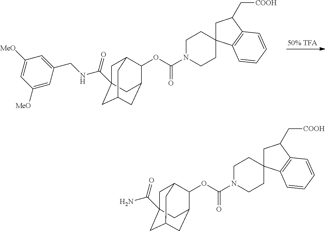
C1C2(C(NCC3=CC([MeO])=CC([MeO])=C3)=O)CC3CC(C(OC(N4CCC5(CC4)CC(C[COOH])C4=C5C=CC=C4)=O)C1C3)C2.C1C2(C(N)=O)CC3CC(C(OC(N4CCC5(CC4)CC(C[COOH])C4=C5C=CC=C4)=O)C1C3)C2
